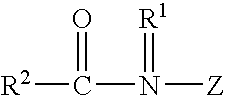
[R2]C(=O)N(=[R1])[Z]
